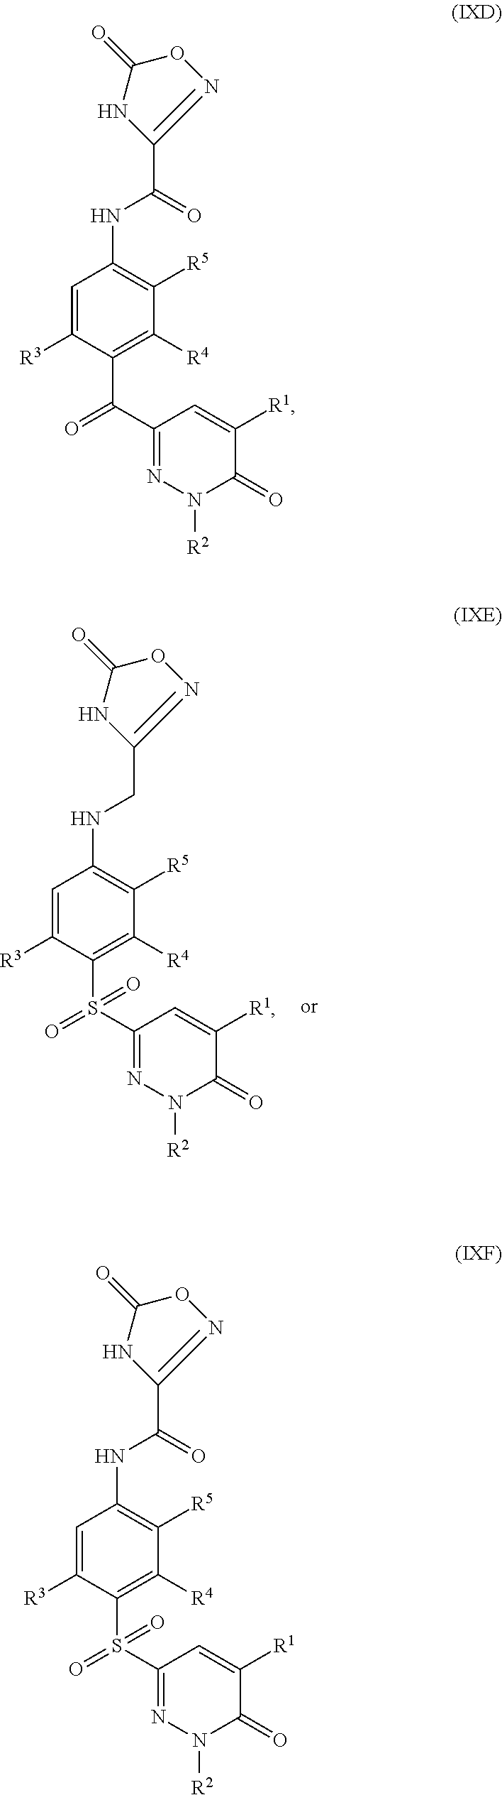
C1(NC(C2=NOC(=O)N2)=O)=C([R5])C([R4])=C(C(C2=NN([R2])C(=O)C([R1])=C2)=O)C([R3])=C1.C1(NC(C2=NOC(=O)N2)=O)=C([R5])C([R4])=C(S(C2=NN([R2])C(=O)C([R1])=C2)(=O)=O)C([R3])=C1.C1(NCC2=NOC(=O)N2)=C([R5])C([R4])=C(S(C2=NN([R2])C(=O)C([R1])=C2)(=O)=O)C([R3])=C1
